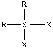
[R][Si]([X])([X])[R]
